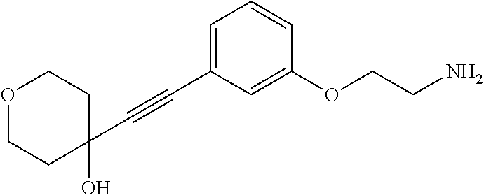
C1=CC(OCCN)=CC(C#CC2(O)CCOCC2)=C1
